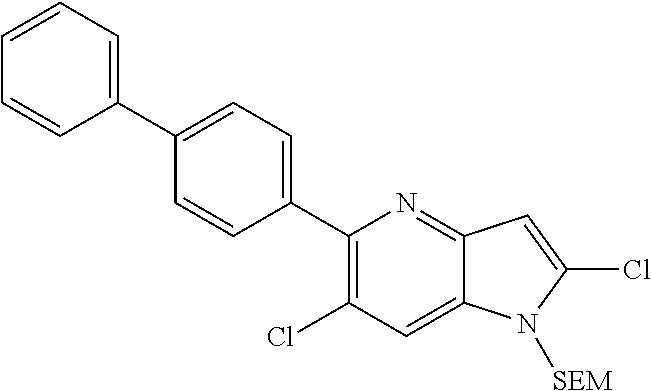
C1(C2=CC=C(C3=CC=CC=C3)C=C2)=C(Cl)C=C2C(=N1)C=C(Cl)N2[SEM]
